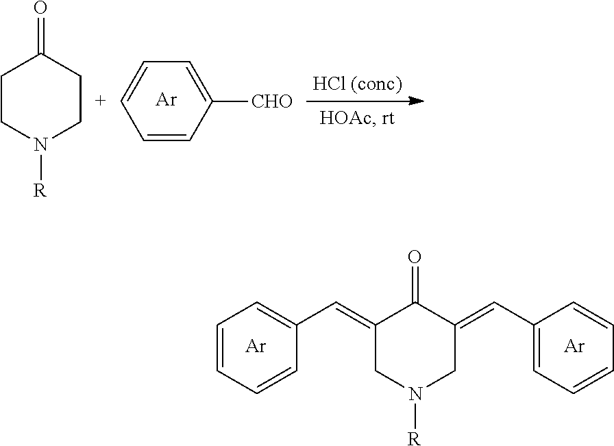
C1CN([R])CCC1=O.C1=CC([CHO])=CC=[C+]1.[Ar].C1=CC=CC(C=C2CN([R])CC(=CC3=CC=CC=C3)C2=O)=C1.[Ar].[Ar]
